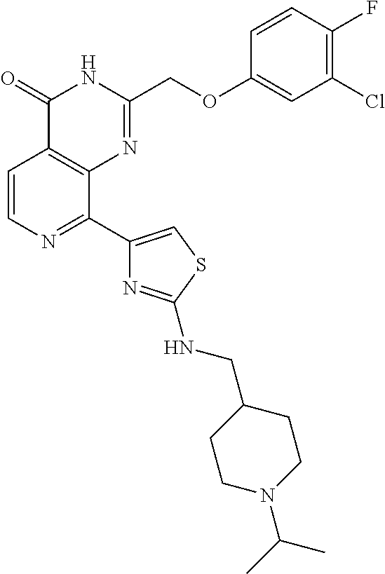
C1=CN=C(C2=CSC(NCC3CCN(C(C)C)CC3)=N2)C2=C1C(=O)NC(COC1=CC(Cl)=C(F)C=C1)=N2
